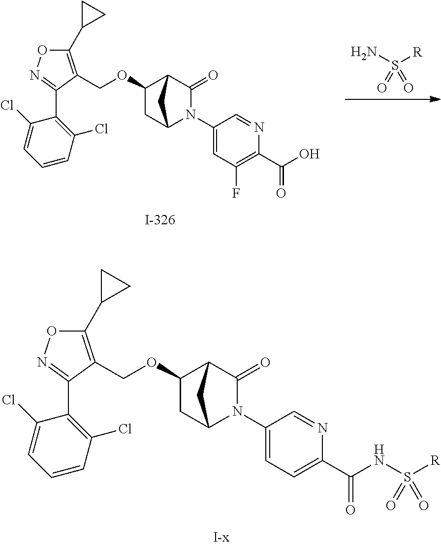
C1(=O)C2C(OCC3=C(C4CC4)ON=C3C3=C(Cl)C=CC=C3Cl)CC(N1C1=CC=C(C(=O)NS([R])(=O)=O)N=C1)C2.C1(=O)C2C(OCC3=C(C4CC4)ON=C3C3=C(Cl)C=CC=C3Cl)CC(N1C1=CC(F)=C(C(O)=O)N=C1)C2.[R]S(N)(=O)=O
